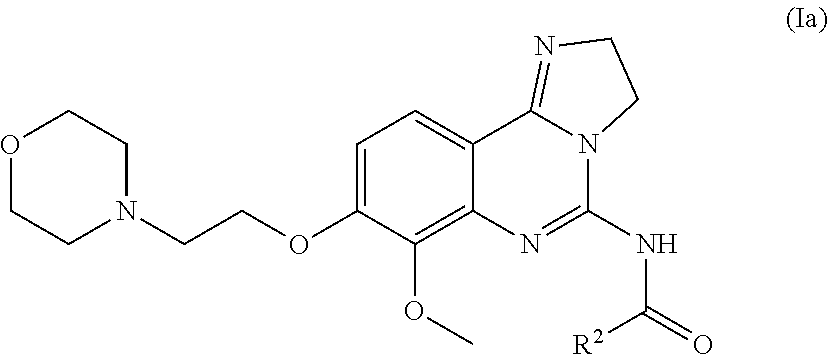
C1=C(OCCN2CCOCC2)C(OC)=C2C(=C1)C1=NCCN1C(NC(=O)[R2])=N2
